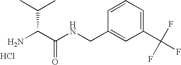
C1=CC=C(C(F)(F)F)C=C1CNC(C(N)C(C)C)=O.Cl
